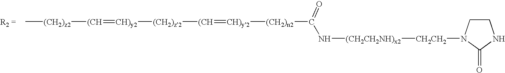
C1CN([CH2CH2][(CH2CH2NH)x2]NC([(CH2)n2][CH)y2]=[(CH][(CH2)z2][CH)y2]=[(CH][(CH2)z2]C)=O)C(=O)N1
